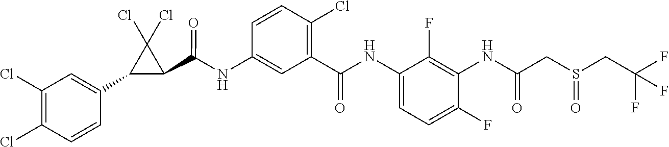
C1(NC(C2=C(Cl)C=CC(NC(C3C(Cl)(Cl)C3C3=CC(Cl)=C(Cl)C=C3)=O)=C2)=O)=CC=C(F)C(NC(CS(CC(F)(F)F)=O)=O)=C1F
